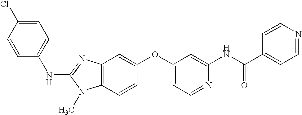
C1=C(Cl)C=CC(NC2=NC3=C(N2C)C=CC(OC2=CC=NC(NC(C4=CC=NC=C4)=O)=C2)=C3)=C1
